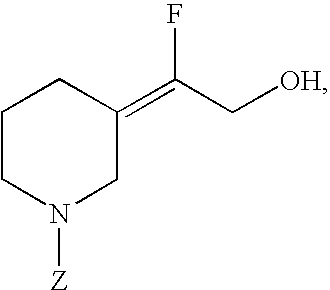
C1CN([Z])CC(=C(C[OH])F)C1
